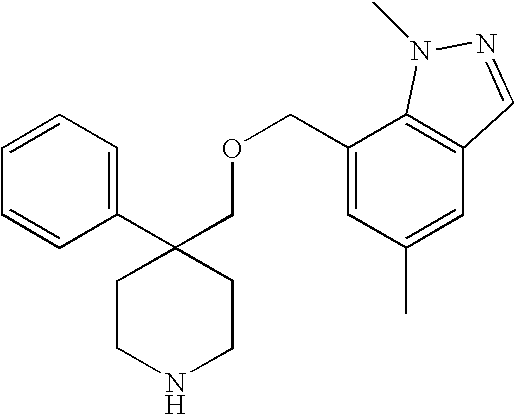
C1(C2(COCC3=CC(C)=CC4=C3N(C)N=C4)CCNCC2)=CC=CC=C1
